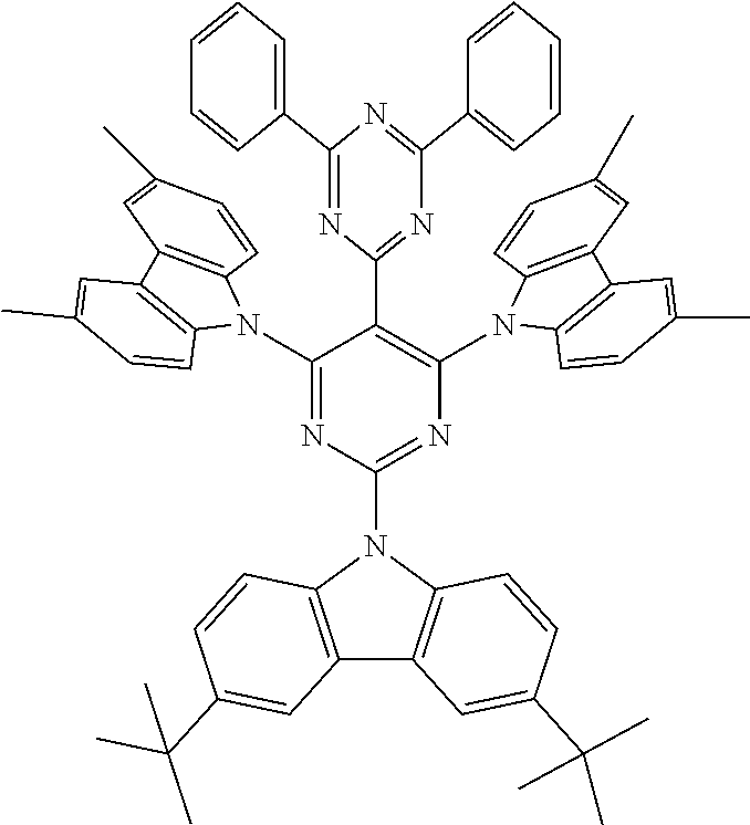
C1(N2C3=C(C4=C2C=CC(C)=C4)C=C(C)C=C3)=NC(N2C3=C(C4=C2C=CC(C(C)(C)C)=C4)C=C(C(C)(C)C)C=C3)=NC(N2C3=C(C4=C2C=CC(C)=C4)C=C(C)C=C3)=C1C1=NC(C2=CC=CC=C2)=NC(C2=CC=CC=C2)=N1
